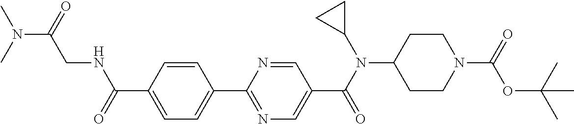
C1(C(=O)NCC(N(C)C)=O)=CC=C(C2=NC=C(C(N(C3CC3)C3CCN(C(=O)OC(C)(C)C)CC3)=O)C=N2)C=C1
